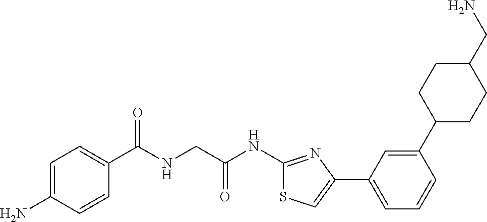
C1=C(N)C=CC(C(NCC(NC2=NC(C3=CC=CC(C4CCC(CN)CC4)=C3)=CS2)=O)=O)=C1
